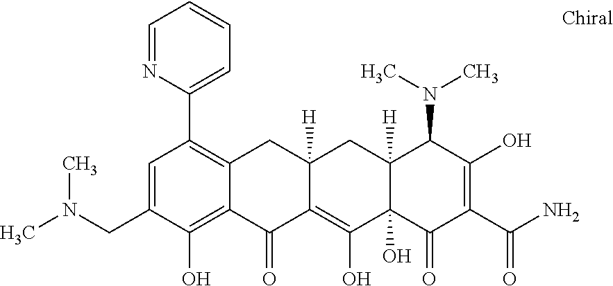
C1=C(CN(C)C)C(O)=C2C(=C1C1=CC=CC=N1)CC1([H])C(=C(O)C3(O)C([H])(C1)C(N(C)C)C(O)=C(C(N)=O)C3=O)C2=O
